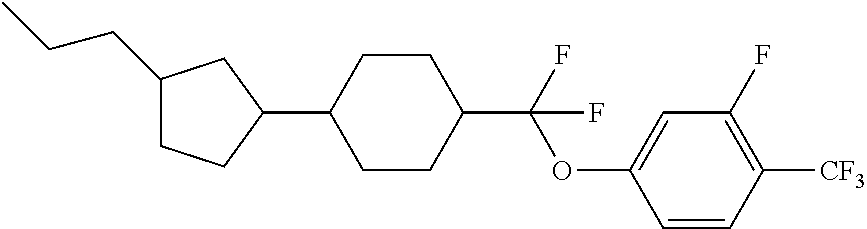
C1(CCC)CCC(C2CCC(C(OC3=CC(F)=C([CF3])C=C3)(F)F)CC2)C1
